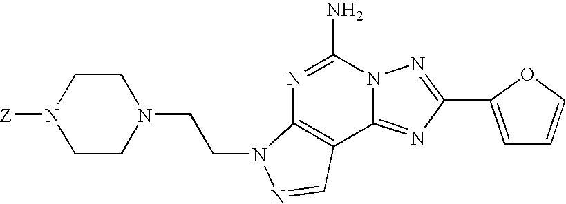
C1(N)=NC2=C(C3=NC(C4=CC=CO4)=NN13)C=NN2CCN1CCN([Z])CC1
